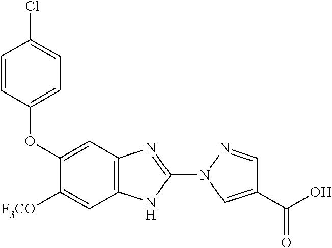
C12=C(N=C(N3C=C(C(O)=O)C=N3)N1)C=C(OC1=CC=C(Cl)C=C1)C([F3CO])=C2
